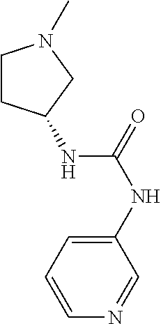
C1=CN=CC(NC(NC2CCN(C)C2)=O)=C1
